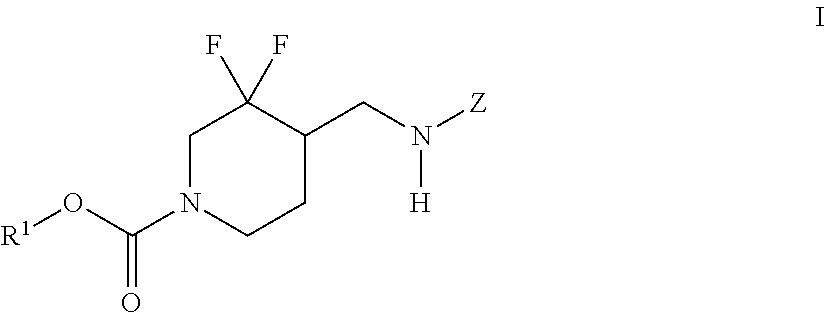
C1N(C(O[R1])=O)CCC(CN([Z])[H])C1(F)F
